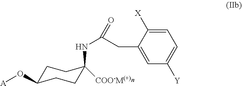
C1=C([X])C(CC(NC2([COO-M(+)])CCC(O[A])CC2)=O)=CC([Y])=C1
